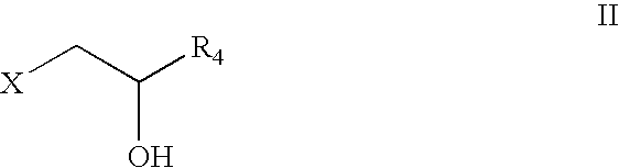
[X]CC([R4])O
